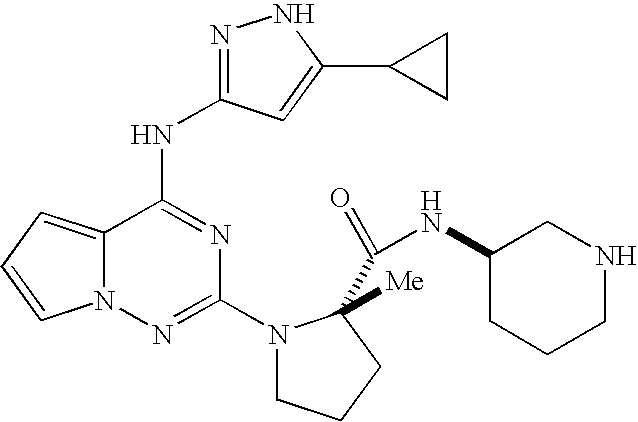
C12=CC=CN1N=C(N1CCCC1(C(=O)NC1CCCNC1)[Me])N=C2NC1=NNC(C2CC2)=C1
